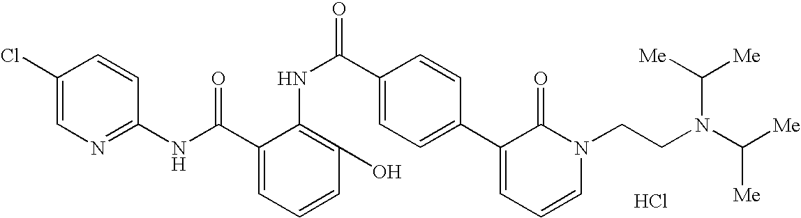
C1(NC(C2=CC=CC(O)=C2NC(C2=CC=C(C3=CC=CN(CCN(C([Me])[Me])C([Me])[Me])C3=O)C=C2)=O)=O)=NC=C(Cl)C=C1.Cl
